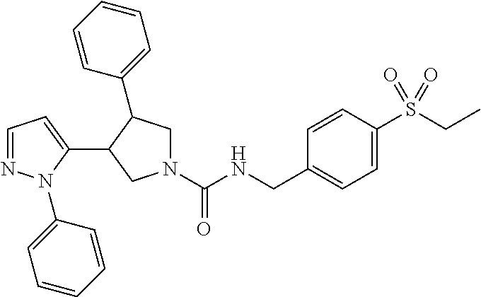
N1(C(NCC2=CC=C(S(CC)(=O)=O)C=C2)=O)CC(C2=CC=CC=C2)C(C2=CC=NN2C2=CC=CC=C2)C1
